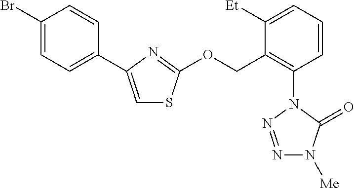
[Me]N1N=NN(C2=C(COC3=NC(C4=CC=C(Br)C=C4)=CS3)C([Et])=CC=C2)C1=O
